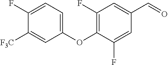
C1(OC2=C(F)C=C(C=O)C=C2F)=CC=C(F)C([F3C])=C1
